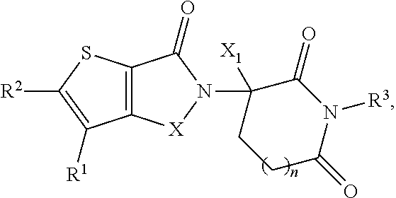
C12=C([X]N(C3([X1])CCC(=O)N([R3])C3=O)C1=O)C([R1])=C([R2])S2
